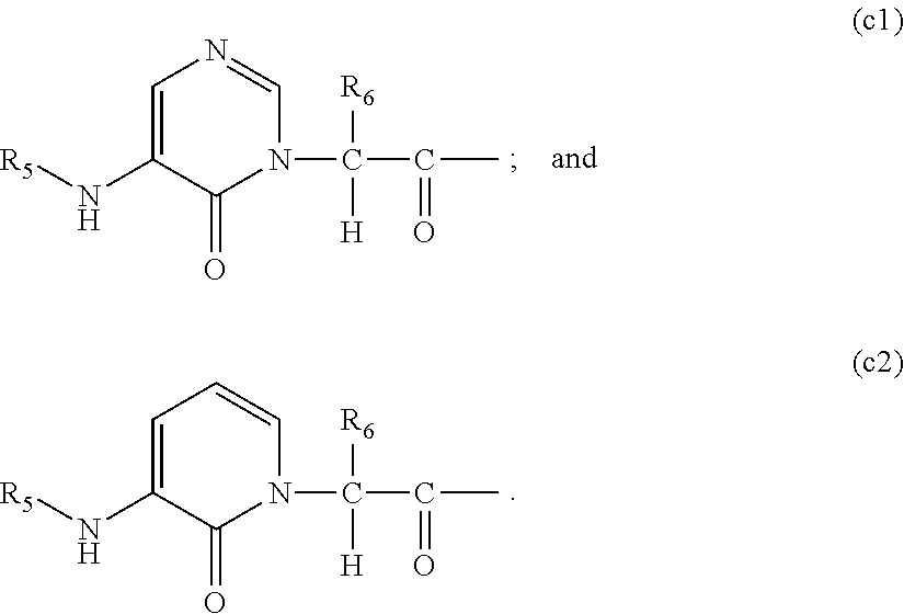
C1=C(N[R5])C(=O)N(C([R6])([H])C(=O)C)C=N1.C1=C(N[R5])C(=O)N(C([R6])([H])C(=O)C)C=C1
